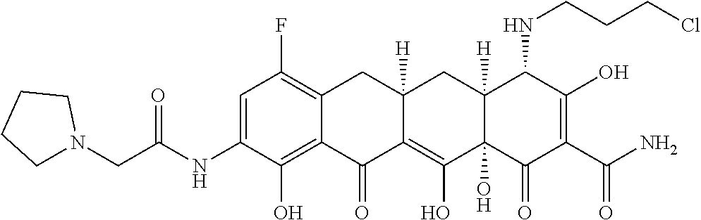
C1=C(NC(CN2CCCC2)=O)C(O)=C2C(=C1F)CC1([H])CC3([H])C(NCCCCl)C(O)=C(C(=O)N)C(=O)C3(O)C(O)=C1C2=O
